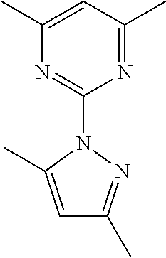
N1=C(C)C=C(C)N=C1N1N=C(C)C=C1C
